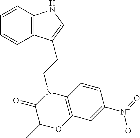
C12=C(C=CC=C1)NC=C2CCN1C(=O)C(C)OC2=C1C=CC([N+](=O)[O-])=C2
